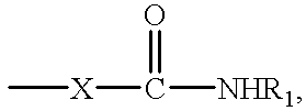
C[X]C([NHR1])=O
